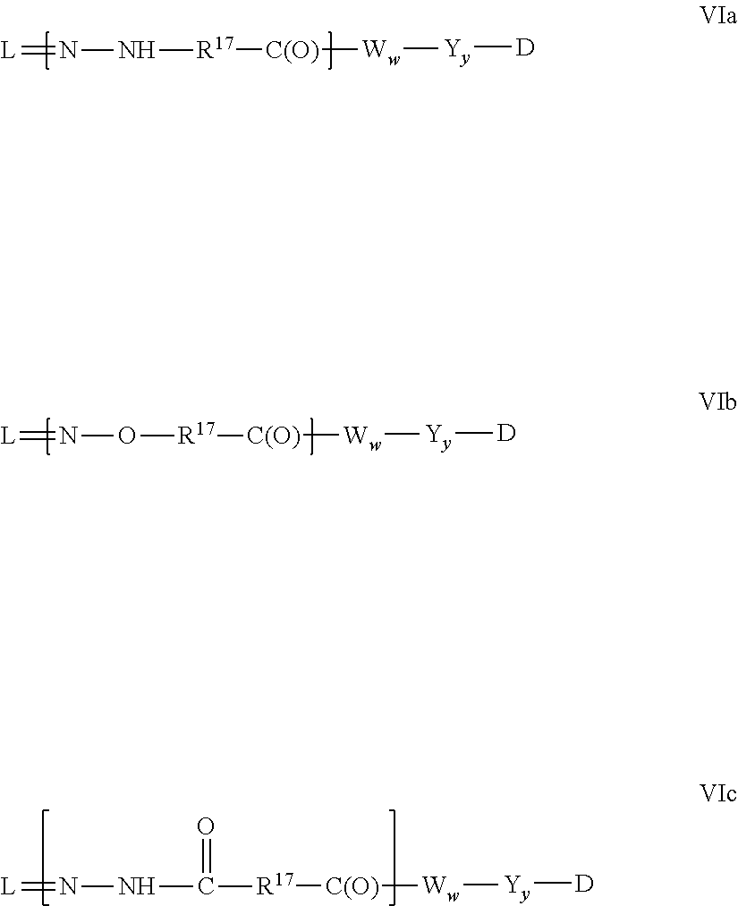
[Yy]([D])[Ww][C(O)][R17]NN=[L].[Yy]([D])[Ww][C(O)][R17]ON=[L].[Yy]([D])[Ww][C(O)][R17]C(NN=[L])=O
